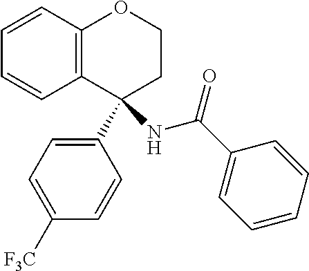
C1=CC2=C(C=C1)C(C1=CC=C([F3C])C=C1)(NC(C1=CC=CC=C1)=O)CCO2
